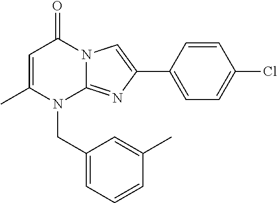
C1=C(C)N(CC2=CC=CC(C)=C2)C2=NC(C3=CC=C(Cl)C=C3)=CN2C1=O
